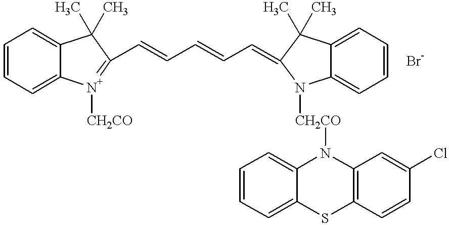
C1=CC=C2C(=C1)C(C)(C)C(C=CC=CC=C1C(C)(C)C3=CC=CC=C3N1[CH2CO]N1C3=CC=CC=C3SC3=C1C=C(Cl)C=C3)=[N+]2[CH2CO]
